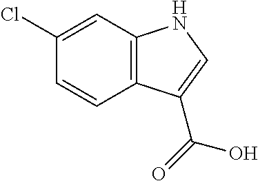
C1(Cl)=CC2=C(C=C1)C(C(=O)O)=CN2
